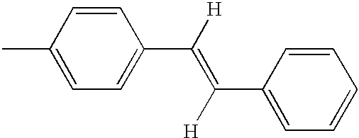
CC1=CC=C(C([H])=C([H])C2=CC=CC=C2)C=C1
